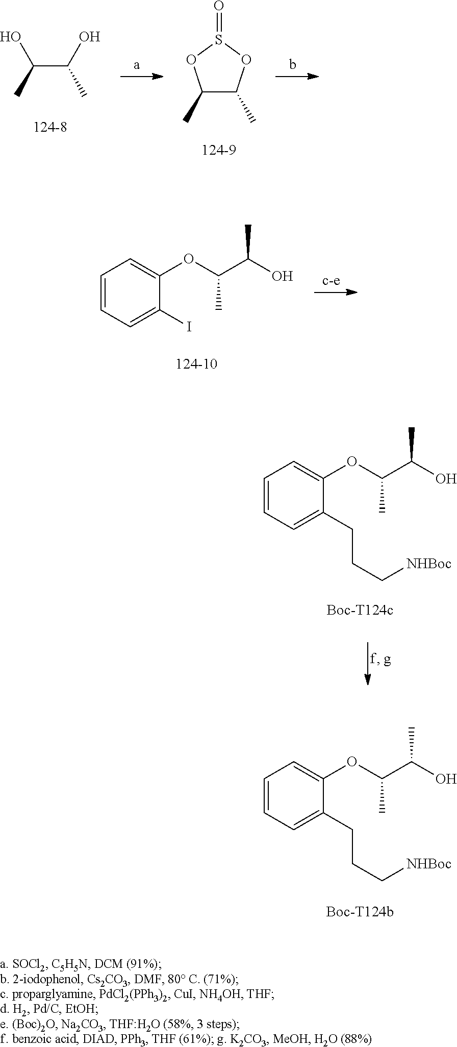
C(C(O)C)(C)O.C1(C)C(C)OS(=O)O1.C1=CC=C(I)C(OC(C(O)C)C)=C1.C1=CC=C(CCC[NHBoc])C(OC(C(O)C)C)=C1.C1=CC=C(CCC[NHBoc])C(OC(C(O)C)C)=C1
